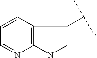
C1=CC2=C(N=C1)NCC2C(C)C
